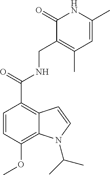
N(C(=O)C1=C2C(=C(OC)C=C1)N(C(C)C)C=C2)CC1=C(C)C=C(C)NC1=O
